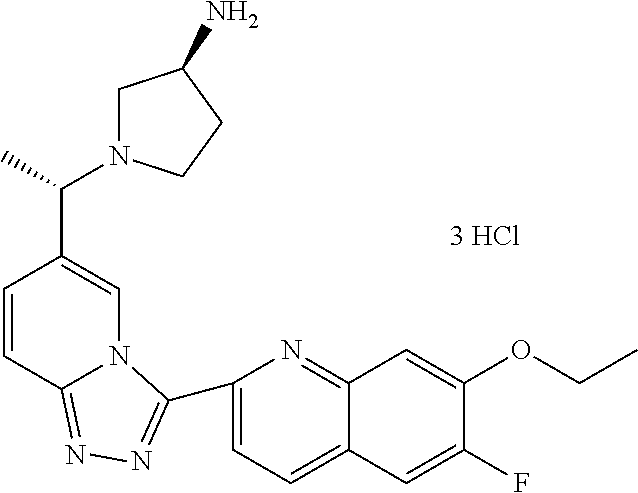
C1=CC2=NN=C(C3=CC=C4C(=N3)C=C(OCC)C(F)=C4)N2C=C1C(C)N1CC(N)CC1
